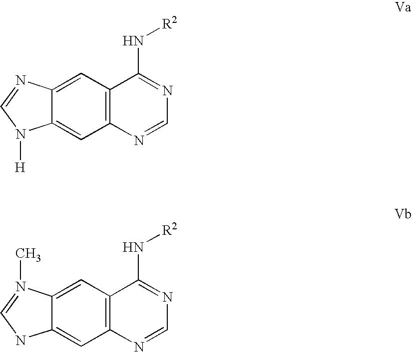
C12=C(C=C3C(=C1)N([H])C=N3)C(N[R2])=NC=N2.C12=C(C=C3C(=C1)NC=N3C)C(N[R2])=NC=N2
